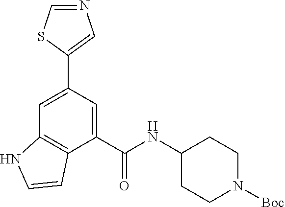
N1=CSC(C2=CC3=C(C(C(NC4CCN([Boc])CC4)=O)=C2)C=CN3)=C1
